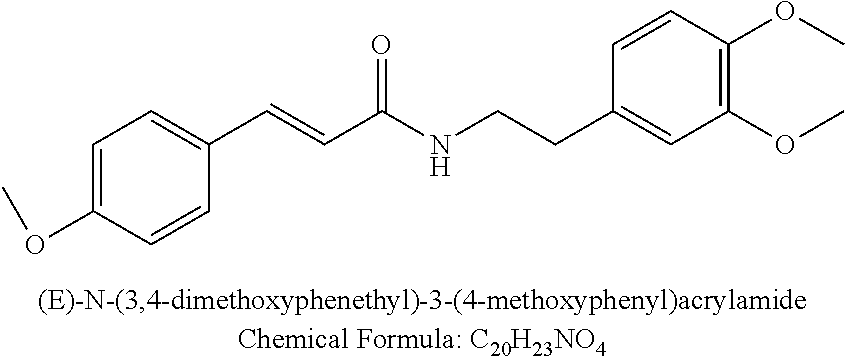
C1=C(OC)C=CC(C=CC(NCCC2=CC(OC)=C(OC)C=C2)=O)=C1
